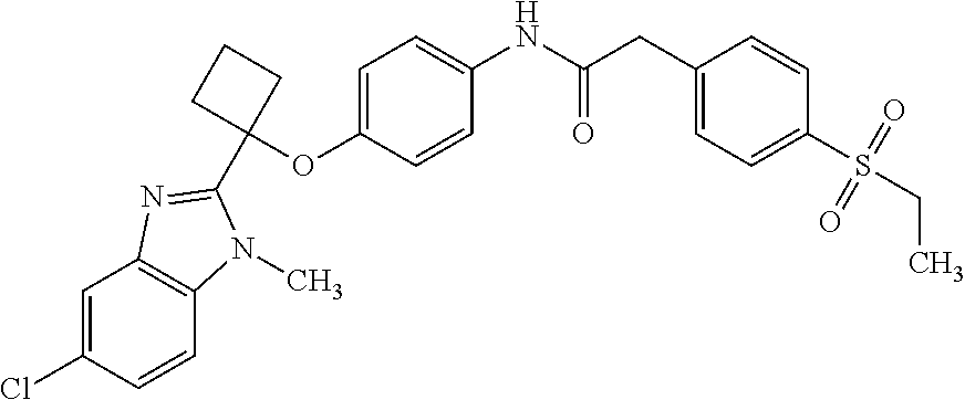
C1=C(Cl)C=CC2=C1N=C(C1(OC3=CC=C(NC(CC4=CC=C(S(=O)(=O)CC)C=C4)=O)C=C3)CCC1)N2C
